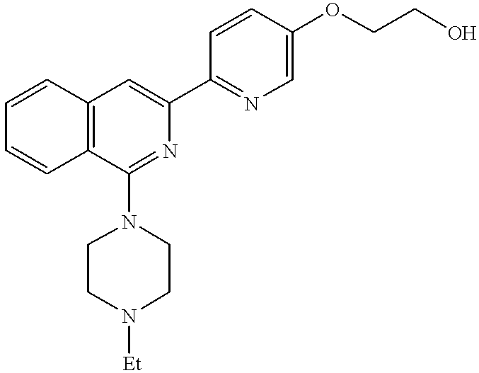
C12=C(C(N3CCN([Et])CC3)=NC(C3=NC=C(OCCO)C=C3)=C1)C=CC=C2
